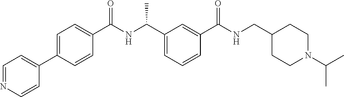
C1=NC=CC(C2=CC=C(C(NC(C3=CC=CC(C(NCC4CCN(C(C)C)CC4)=O)=C3)C)=O)C=C2)=C1
